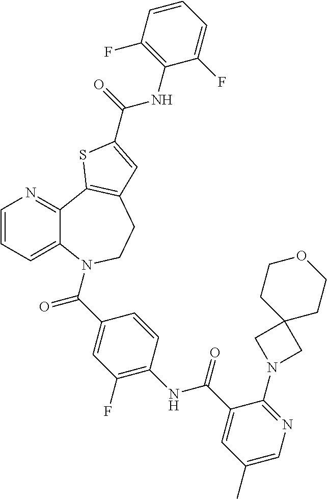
C1=CC=C2C(=N1)C1=C(CCN2C(C2=CC(F)=C(NC(C3=CC(C)=CN=C3N3CC4(C3)CCOCC4)=O)C=C2)=O)C=C(C(=O)NC2=C(F)C=CC=C2F)S1
